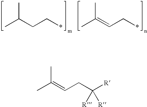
CC(CC*)C.CC(=CC*)C.CC(=CCC([R])([R])[R])C
